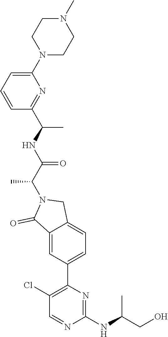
C1(NC(CO)C)=NC(C2=CC=C3C(=C2)C(=O)N(C(C(NC(C2=NC(N4CCN(C)CC4)=CC=C2)C)=O)C)C3)=C(Cl)C=N1
